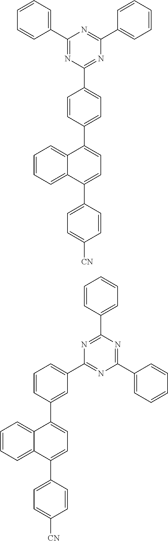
C1(C2=NC(C3=CC=C(C4=CC=C(C5=CC=C([CN])C=C5)C5=CC=CC=C54)C=C3)=NC(C3=CC=CC=C3)=N2)=CC=CC=C1.C1=C(C2=NC(C3=CC=CC=C3)=NC(C3=CC=CC=C3)=N2)C=C(C2=CC=C(C3=CC=C([CN])C=C3)C3=CC=CC=C32)C=C1
